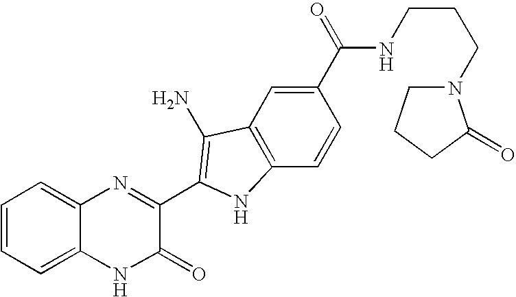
C1=C2C(=CC=C1)N=C(C1=C(N)C3=C(C=CC(C(=O)NCCCN4CCCC4=O)=C3)N1)C(=O)N2
